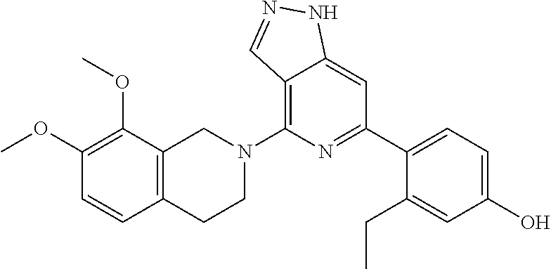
C12=C(N3CC4=C(CC3)C=CC(OC)=C4OC)N=C(C3=CC=C(O)C=C3CC)C=C1NN=C2
